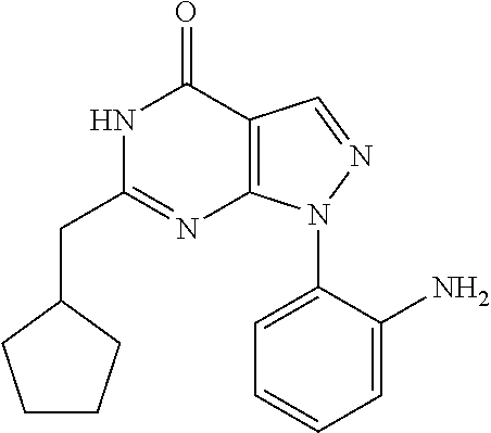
C1=C(N2C3=C(C=N2)C(=O)NC(CC2CCCC2)=N3)C(N)=CC=C1
